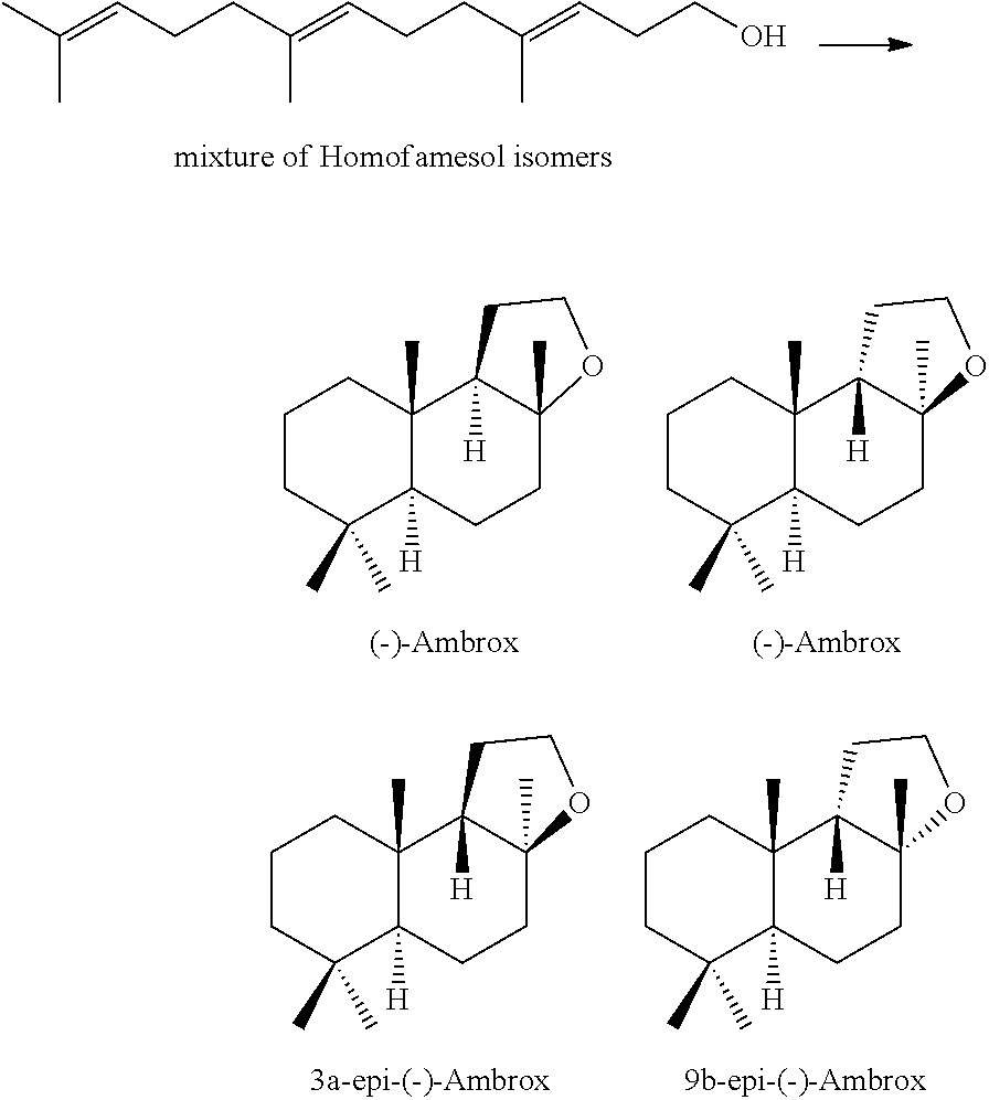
C(CCC(=CCCC(=CCCO)C)C)=C(C)C.C1CC(C)(C)C2([H])C(C)(C1)C1([H])C(C)(CC2)OCC1.C1CC(C)(C)C2([H])C(C)(C1)C1([H])C(C)(CC2)OCC1.C1CC(C)(C)C2([H])C(C)(C1)C1([H])C(C)(CC2)OCC1.C1CC(C)(C)C2([H])C(C)(C1)C1([H])C(C)(CC2)OCC1
